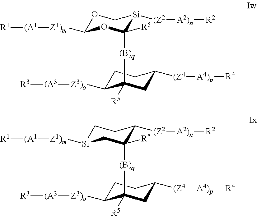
C1CC([(Z2][A2)n][R2])C([(B)q]C2([R5])CC([(Z4][A4)p][R4])CCC2[Z3)o][(A3][R3])([R5])C[Si]1[Z1)m][(A1][R1].O1C[Si]([(Z2][A2)n][R2])C([(B)q]C2([R5])CC([(Z4][A4)p][R4])CCC2[Z3)o][(A3][R3])([R5])OC1[Z1)m][(A1][R1]
